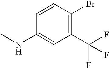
C1=CC(NC)=CC(C(F)(F)F)=C1Br
